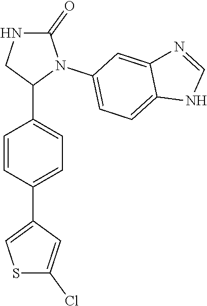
C1=CC(C2=CSC(Cl)=C2)=CC=C1C1N(C2=CC=C3C(=C2)N=CN3)C(=O)NC1
